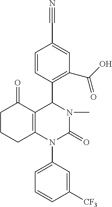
C1=CC(C2C3=C(N(C4=CC=CC([CF3])=C4)C(=O)N2C)CCCC3=O)=C(C(O)=O)C=C1C#N
